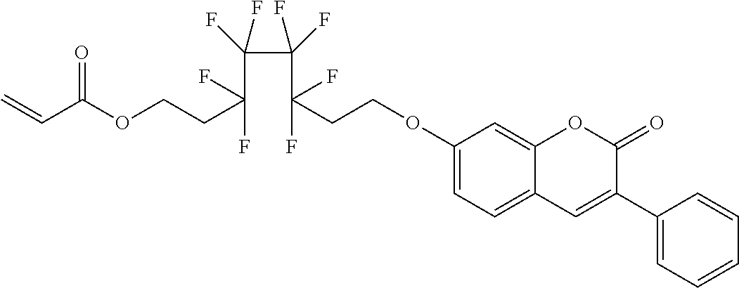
C(CCOC1=CC=C2C(=C1)OC(=O)C(C1=CC=CC=C1)=C2)(F)(C(C(C(F)(CCOC(C=C)=O)F)(F)F)(F)F)F
